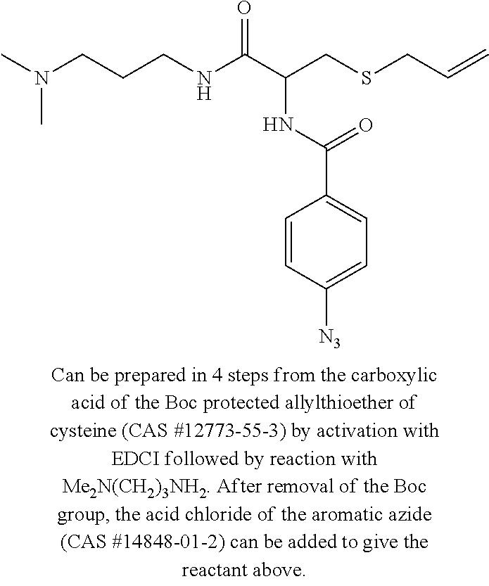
C=CCSCC(C(NCCCN(C)C)=O)NC(=O)C1=CC=C([N3])C=C1
